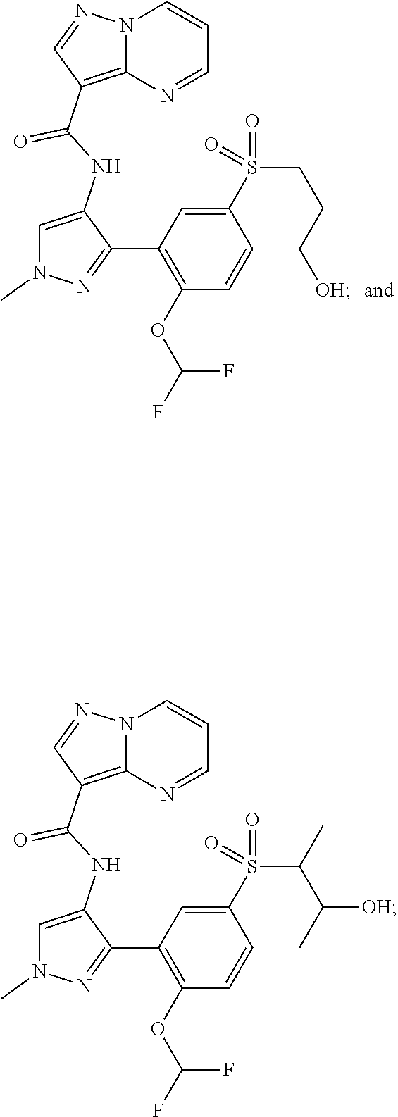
C1=C(NC(C2=C3N(N=C2)C=CC=N3)=O)C(C2=C(OC(F)F)C=CC(S(CCC[OH])(=O)=O)=C2)=NN1C.C1=C(NC(C2=C3N(N=C2)C=CC=N3)=O)C(C2=C(OC(F)F)C=CC(S(C(C(C)[OH])C)(=O)=O)=C2)=NN1C
